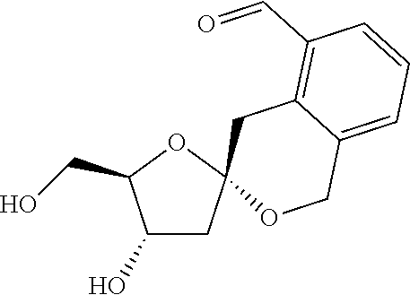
C1(O)CC2(OC1CO)OCC1=CC=CC(C=O)=C1C2
